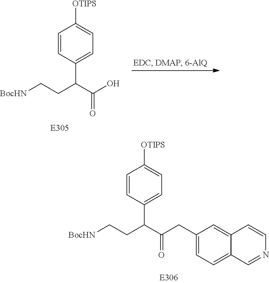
C(CC(C1=CC=C([OTIPS])C=C1)C(=O)CC1=CC=C2C(=C1)C=CN=C2)[BocHN].C(CC(C1=CC=C([OTIPS])C=C1)C(=O)O)[BocHN]
